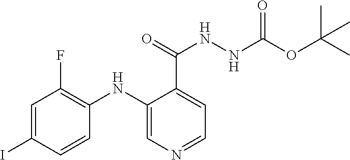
C1=C(I)C=CC(NC2=CN=CC=C2C(=O)NNC(OC(C)(C)C)=O)=C1F
